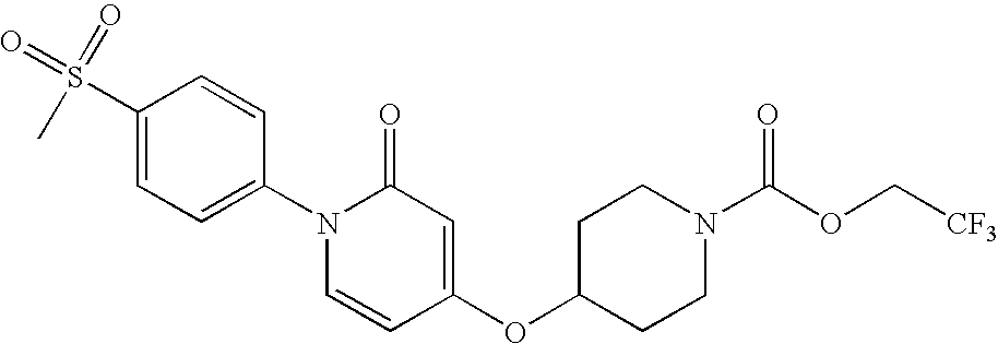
CS(C1=CC=C(N2C=CC(OC3CCN(C(OC[CF3])=O)CC3)=CC2=O)C=C1)(=O)=O
